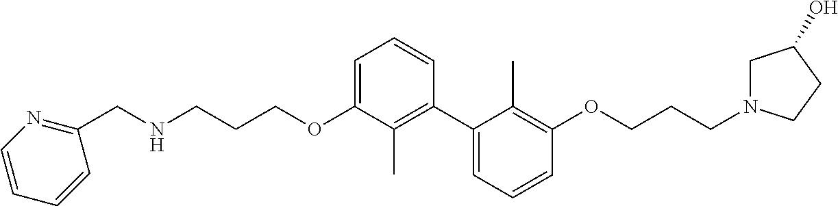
C1=C(OCCCNCC2=NC=CC=C2)C(C)=C(C2=CC=CC(OCCCN3CC(O)CC3)=C2C)C=C1
